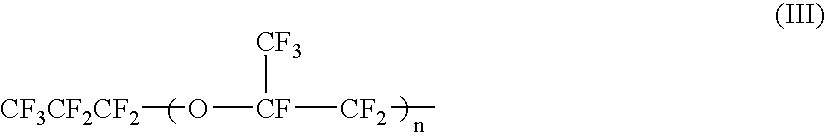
[CF3CF2CF2]O[CF]([CF2]C)[CF3]
